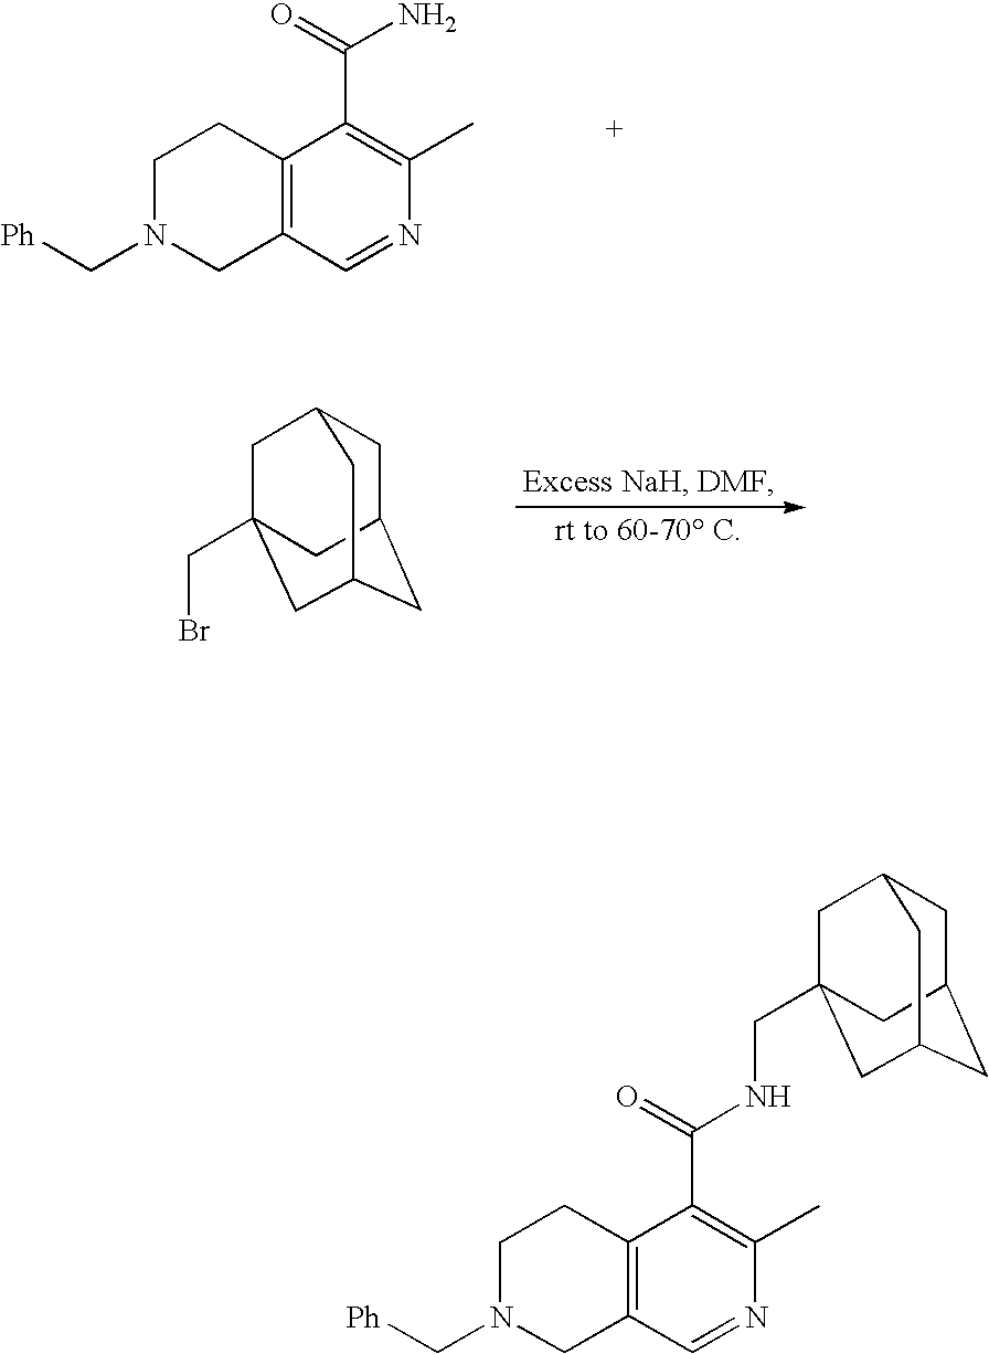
C12=C(C=NC(C)=C1C(=O)N)CN(C[Ph])CC2.C1C2CC3CC(CBr)(CC1C3)C2.C12=C(C=NC(C)=C1C(=O)NCC13CC4CC(CC(C1)C4)C3)CN(C[Ph])CC2
